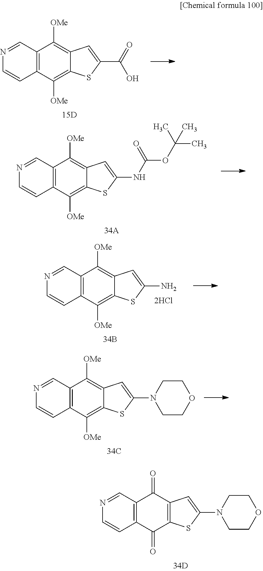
C12=C(C([OMe])=C3C(=C1[OMe])C=C(C(O)=O)S3)C=CN=C2.C12=C(C([OMe])=C3C(=C1[OMe])C=C(NC(OC(C)(C)C)=O)S3)C=CN=C2.C12=C(C([OMe])=C3C(=C1[OMe])C=C(N)S3)C=CN=C2.C12=C(C([OMe])=C3C(=C1[OMe])C=C(N1CCOCC1)S3)C=CN=C2.C12=C(C(=O)C3=C(C1=O)C=C(N1CCOCC1)S3)C=CN=C2
